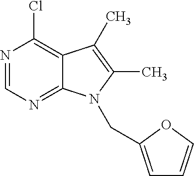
N1=CN=C2C(=C1Cl)C(C)=C(C)N2CC1=CC=CO1
